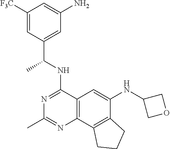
C12=C(C3=C(C(NC4COC4)=C1)CCC3)N=C(C)N=C2NC(C1=CC(N)=CC([F3C])=C1)C
